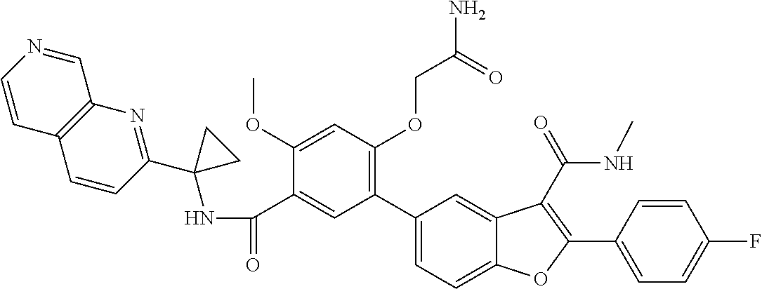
N(C(C1=CC(C2=CC=C3C(=C2)C(C(=O)NC)=C(C2=CC=C(F)C=C2)O3)=C(OCC(=O)N)C=C1OC)=O)C1(C2=NC3=C(C=C2)C=CN=C3)CC1
